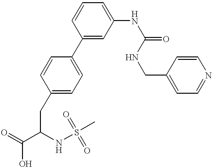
C1(C2=CC=C(CC(C(=O)O)NS(=O)(C)=O)C=C2)=CC(NC(=O)NCC2=CC=NC=C2)=CC=C1
